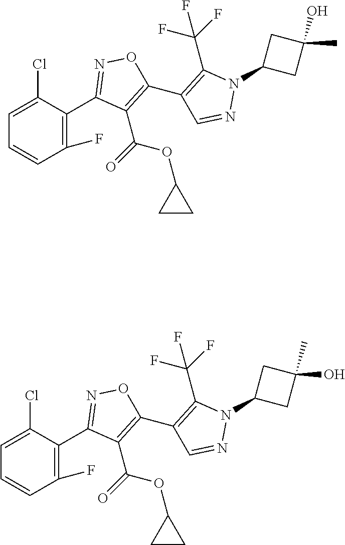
C1=CC(F)=C(C2=NOC(C3=C(C(F)(F)F)N(C4CC(O)(C)C4)N=C3)=C2C(=O)OC2CC2)C(Cl)=C1.C1=CC(F)=C(C2=NOC(C3=C(C(F)(F)F)N(C4CC(C)(O)C4)N=C3)=C2C(=O)OC2CC2)C(Cl)=C1
